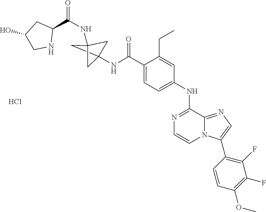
N1=C(NC2=CC=C(C(NC34CC(NC(=O)C5CC(O)CN5)(C3)C4)=O)C(CC)=C2)C2=NC=C(C3=C(F)C(F)=C(OC)C=C3)N2C=C1.Cl
